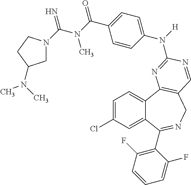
C1=C(Cl)C=C2C(=C1)C1=C(CN=C2C2=C(F)C=CC=C2F)C=NC(N(C2=CC=C(C(N(C(N3CC(N(C)C)CC3)=N)C)=O)C=C2)[H])=N1
